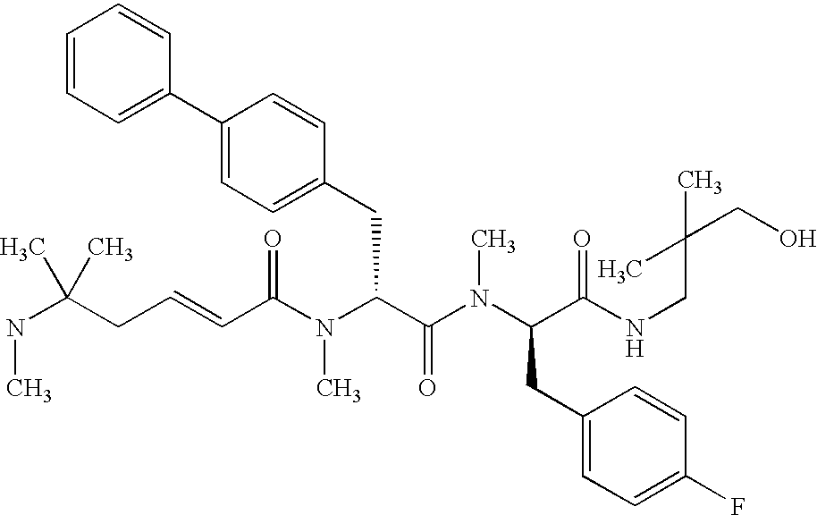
N(C(CC=CC(N(C(C(N(C(CC1=CC=C(F)C=C1)C(NCC(CO)(C)C)=O)C)=O)CC1=CC=C(C2=CC=CC=C2)C=C1)C)=O)(C)C)C
